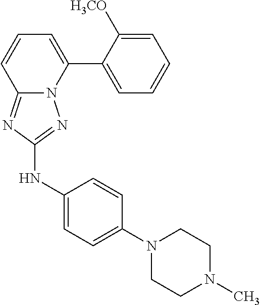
C1=C([H3CO])C(C2=CC=CC3=NC(NC4=CC=C(N5CCN(C)CC5)C=C4)=NN23)=CC=C1
